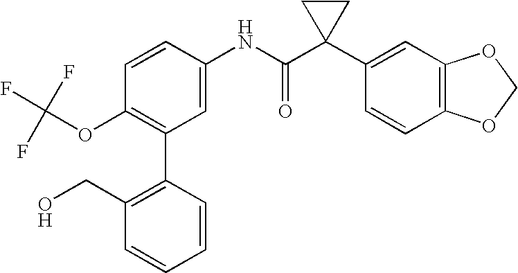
C1=CC(NC(C2(C3=CC4=C(C=C3)OCO4)CC2)=O)=CC(C2=C(CO)C=CC=C2)=C1OC(F)(F)F
